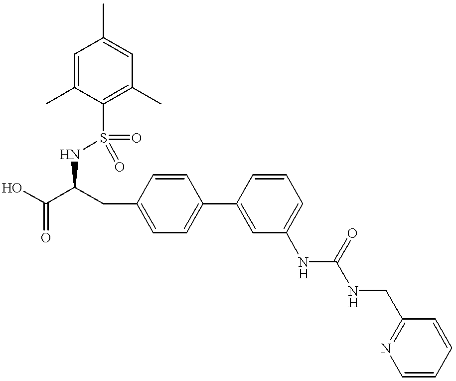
OC(C(CC1=CC=C(C2=CC(NC(NCC3=NC=CC=C3)=O)=CC=C2)C=C1)NS(=O)(C1=C(C)C=C(C)C=C1C)=O)=O
